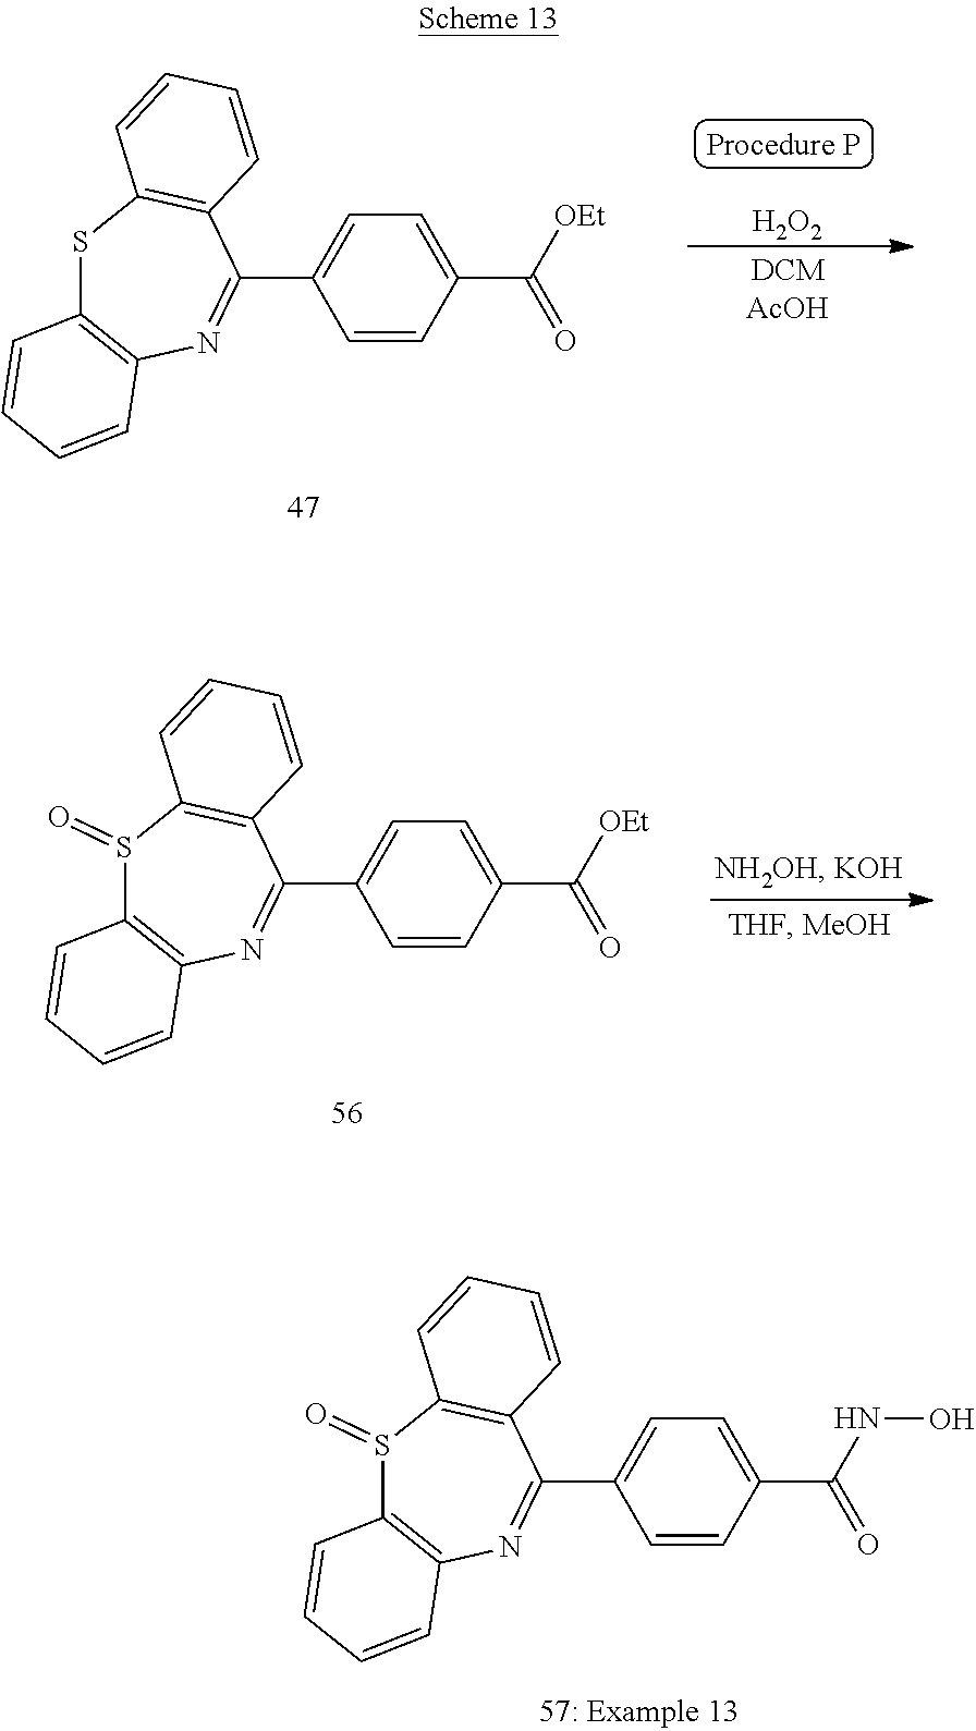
S1(=O)C2=C(N=C(C3=CC=C(C(NO)=O)C=C3)C3=C1C=CC=C3)C=CC=C2.S1(=O)C2=C(N=C(C3=CC=C(C([OEt])=O)C=C3)C3=C1C=CC=C3)C=CC=C2.S1C2=C(N=C(C3=CC=C(C([OEt])=O)C=C3)C3=C1C=CC=C3)C=CC=C2.[H2O2]
